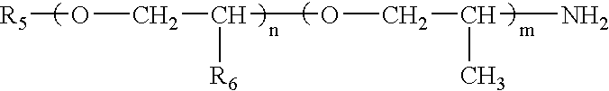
[R5]OCC(OCC(N)C)[R6]
